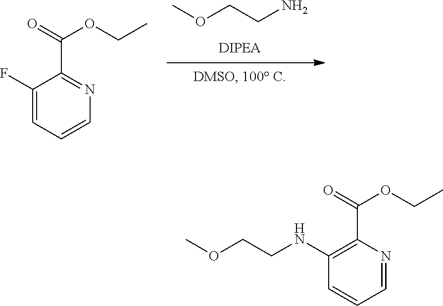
COCCN.C1(F)=CC=CN=C1C(OCC)=O.C1(NCCOC)=C(C(OCC)=O)N=CC=C1
